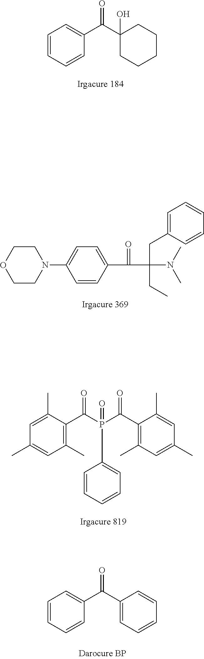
C1=CC=CC(C(C2(O)CCCCC2)=O)=C1.C1CN(C2=CC=C(C(=O)C(CC)(CC3=CC=CC=C3)N(C)C)C=C2)CCO1.C1=CC=CC(C(C2=CC=CC=C2)=O)=C1.C1(C)=C(C(P(C(C2=C(C)C=C(C)C=C2C)=O)(=O)C2=CC=CC=C2)=O)C(C)=CC(C)=C1
